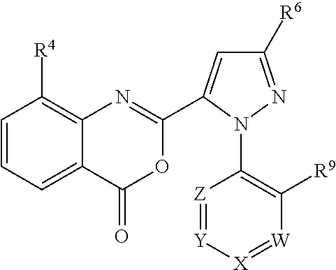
C1=CC=C2C(=C1[R4])N=C(C1=CC([R6])=NN1C1=C([R9])[W]=[X][Y]=[Z]1)OC2=O
